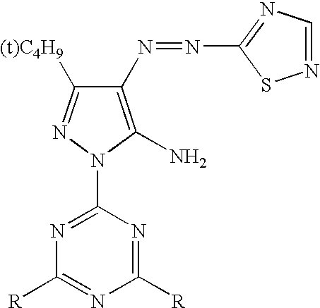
C1(N=NC2=NC=NS2)=C(N)N(C2=NC([R])=NC([R])=N2)N=C1[(t)C4H9]
